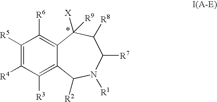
C1([R5])=C([R4])C([R3])=C2C(=C1[R6])C([R9])([X])C([R8])C([R7])N([R1])C2[R2]
